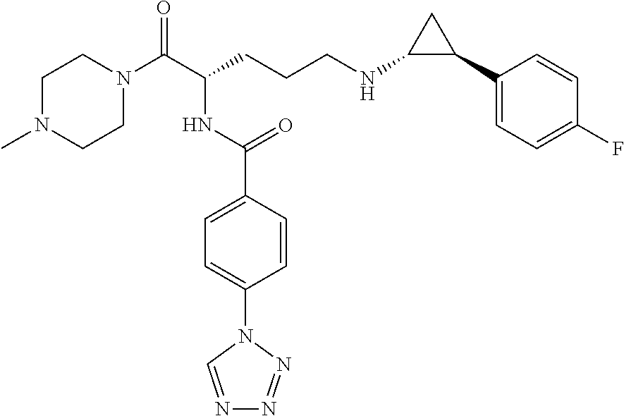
C1N(C)CCN(C(C(CCCNC2C(C3=CC=C(F)C=C3)C2)NC(C2=CC=C(N3C=NN=N3)C=C2)=O)=O)C1
